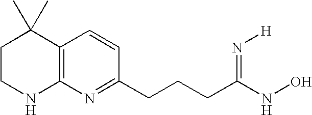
C1CNC2=C(C1(C)C)C=CC(CCCC(NO)=N[H])=N2
